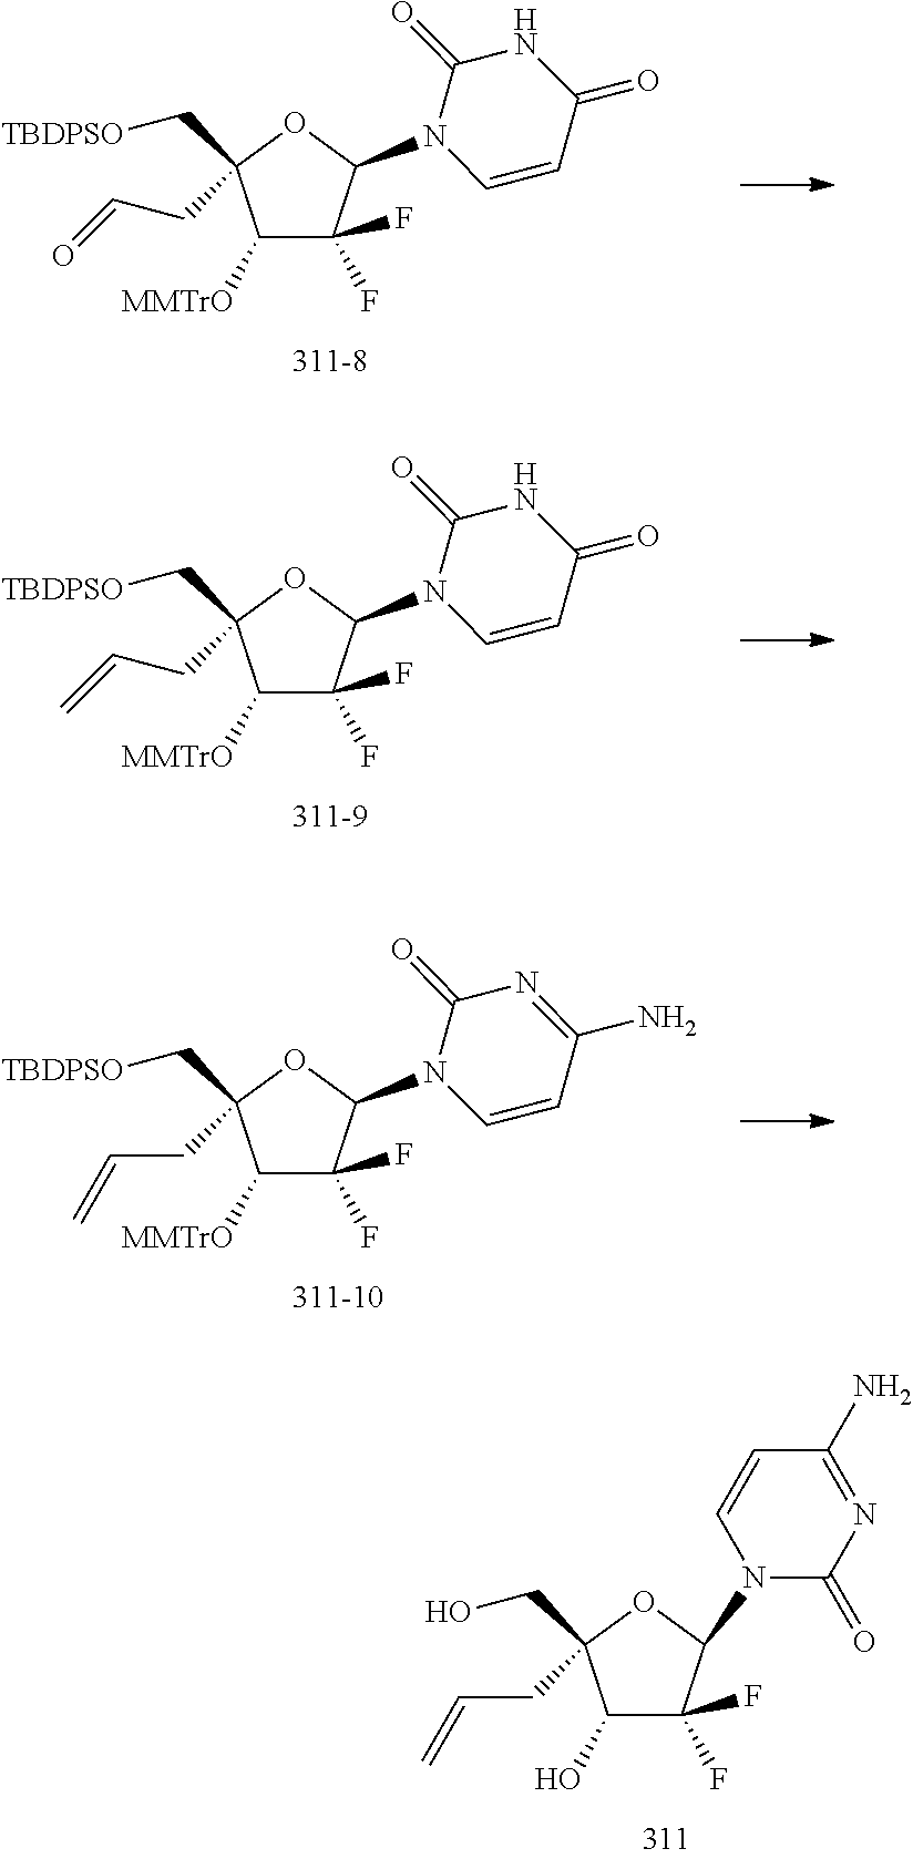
C1([MMTrO])C(F)(F)C(N2C=CC(=O)NC2=O)OC1(C[TBDPSO])CC=O.C1([MMTrO])C(F)(F)C(N2C=CC(=O)NC2=O)OC1(C[TBDPSO])CC=C.C1([MMTrO])C(F)(F)C(N2C=CC(N)=NC2=O)OC1(C[TBDPSO])CC=C.C1(O)C(F)(F)C(N2C=CC(N)=NC2=O)OC1(CO)CC=C
